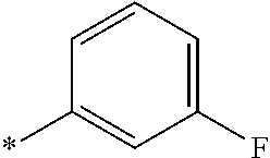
*C1=CC(F)=CC=C1
